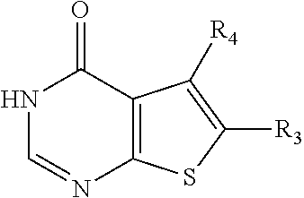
N1C=NC2=C(C1=O)C([R4])=C([R3])S2
